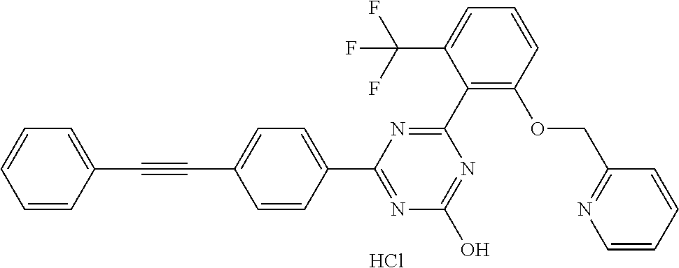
N1=C(O)N=C(C2=CC=C(C#CC3=CC=CC=C3)C=C2)N=C1C1=C(OCC2=NC=CC=C2)C=CC=C1C(F)(F)F.Cl
